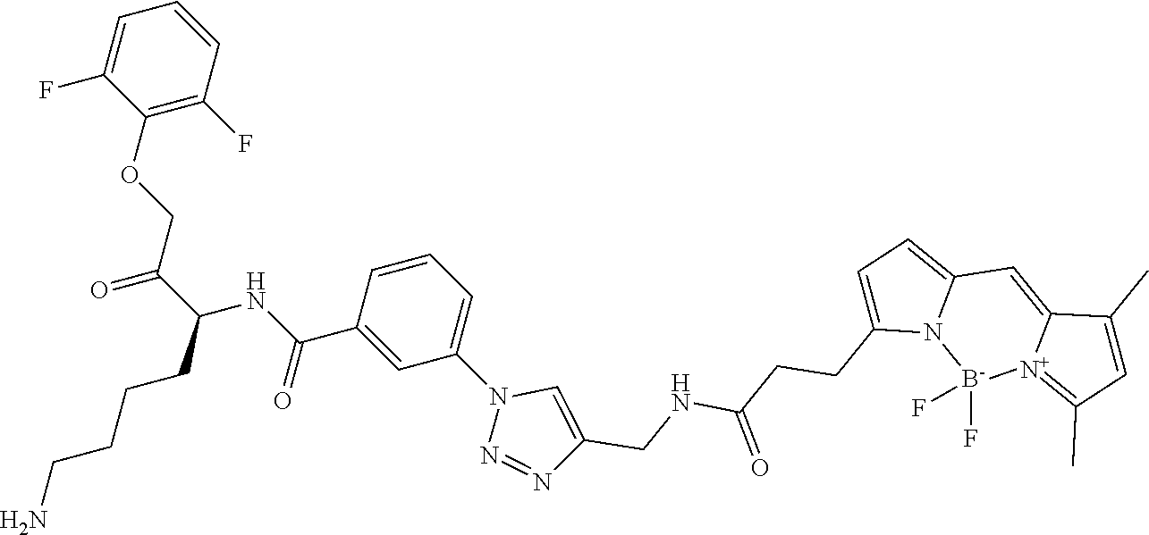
C1=C(F)C(OCC(C(CCCCN)NC(C2=CC(N3N=NC(CNC(CCC4=CC=C5N4[B-](F)(F)[N+]4=C(C)C=C(C)C4=C5)=O)=C3)=CC=C2)=O)=O)=C(F)C=C1
